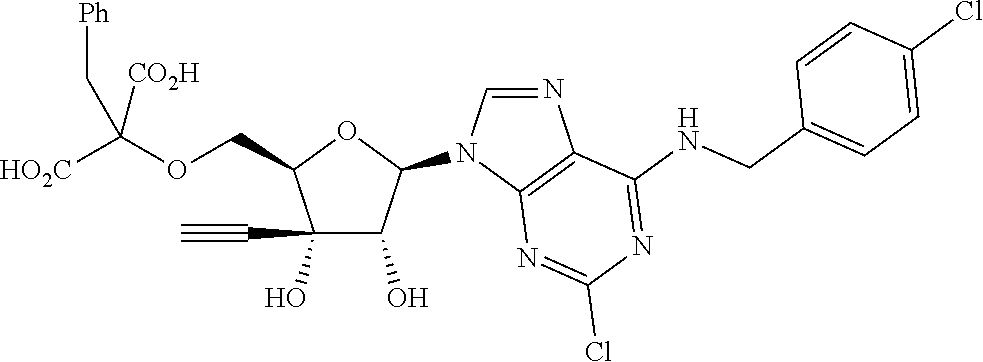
C1(O)(C#C)C(O)C(N2C=NC3=C2N=C(Cl)N=C3NCC2=CC=C(Cl)C=C2)OC1COC([HO2C])([CO2H])C[Ph]
